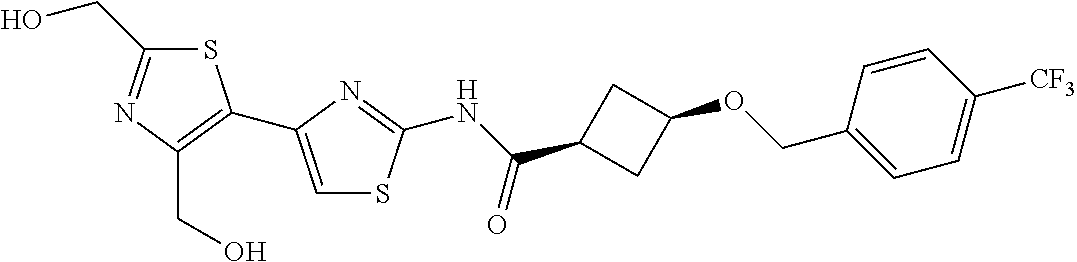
C1(CO)=NC(CO)=C(C2=CSC(NC(C3CC(OCC4=CC=C([CF3])C=C4)C3)=O)=N2)S1
